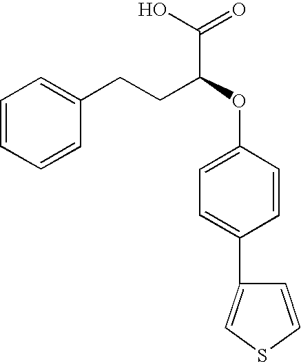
C1=CC=CC(CCC(OC2=CC=C(C3=CSC=C3)C=C2)C(O)=O)=C1
